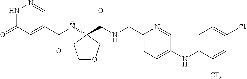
N1C(=O)C=C(C(=O)NC2(C(=O)NCC3=CC=C(NC4=CC=C(Cl)C=C4[CF3])C=N3)CCOC2)C=N1
